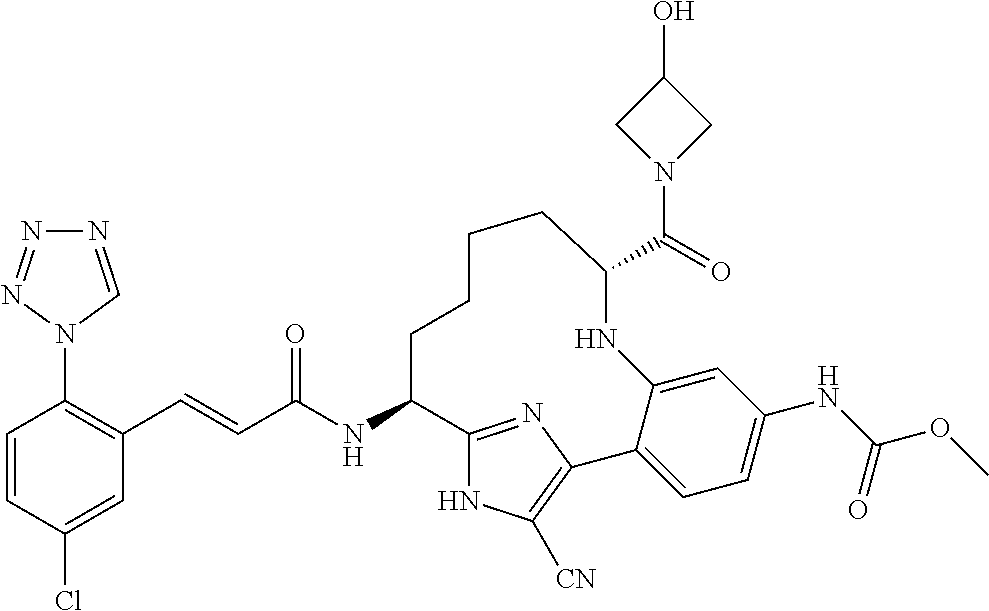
C(C(NC1C2=NC(=C([CN])N2)C2=CC=C(NC(OC)=O)C=C2NC(C(N2CC(O)C2)=O)CCCC1)=O)=CC1=C(N2C=NN=N2)C=CC(Cl)=C1
